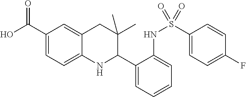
C1(C(O)=O)=CC=C2C(=C1)CC(C)(C)C(C1=CC=CC=C1NS(=O)(C1=CC=C(F)C=C1)=O)N2
